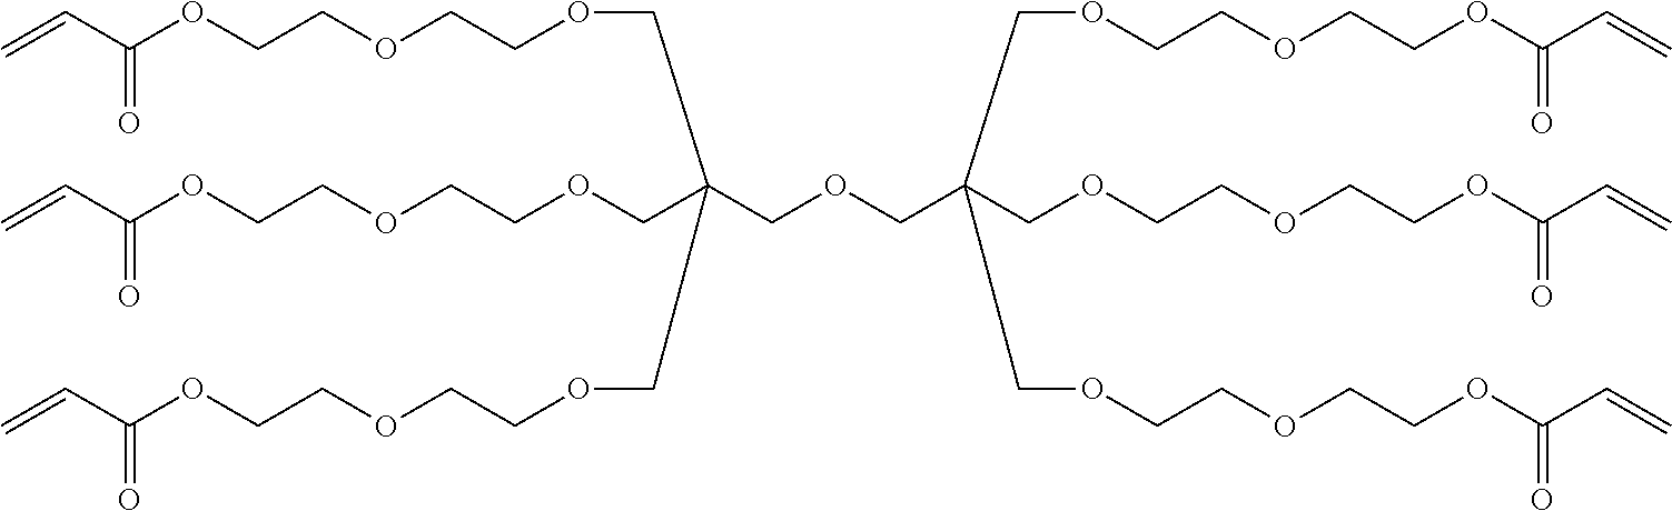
C=CC(OCCOCCOCC(COCCOCCOC(C=C)=O)(COCCOCCOC(C=C)=O)COCC(COCCOCCOC(C=C)=O)(COCCOCCOC(C=C)=O)COCCOCCOC(C=C)=O)=O
